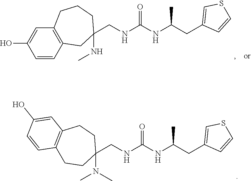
C1C2=C(CCC(N(C)C)(CNC(NC(CC3=CSC=C3)C)=O)C1)C=C(O)C=C2.OC1=CC2=C(C=C1)CC(NC)(CNC(NC(CC1=CSC=C1)C)=O)CCC2
